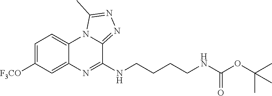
N1=C(NCCCCNC(OC(C)(C)C)=O)C2=NN=C(C)N2C2=CC=C([F3CO])C=C12
